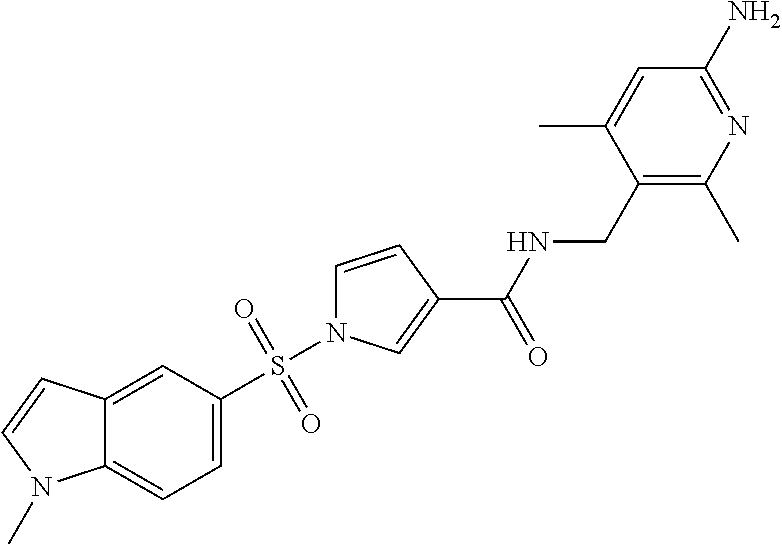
C1(C(=O)NCC2=C(C)N=C(N)C=C2C)=CN(S(=O)(=O)C2=CC=C3C(=C2)C=CN3C)C=C1
